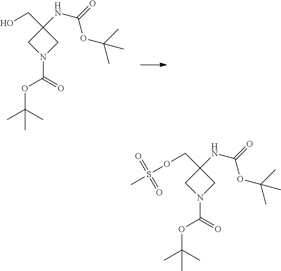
O(C(N1CC(CO)(NC(=O)OC(C)(C)C)C1)=O)C(C)(C)C.O(C(N1CC(COS(C)(=O)=O)(NC(=O)OC(C)(C)C)C1)=O)C(C)(C)C
